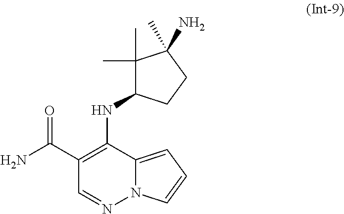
N(C1=C(C(=O)N)C=NN2C1=CC=C2)C1C(C)(C)C(C)(N)CC1
